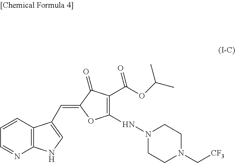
C1=CC2=C(N=C1)NC=C2C=C1C(=O)C(C(OC(C)C)=O)=C(NN2CCN(C[CF3])CC2)O1
